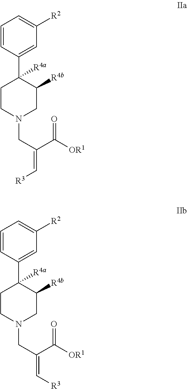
C1=CC(C2([R4a])CCN(CC(=C[R3])C([OR1])=O)CC2[R4b])=CC([R2])=C1.C1=CC(C2([R4a])CCN(CC(=C[R3])C([OR1])=O)CC2[R4b])=CC([R2])=C1
